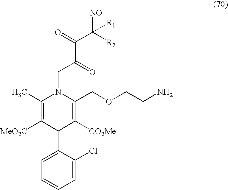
C1(C)=C([MeO2C])C(C2=CC=CC=C2Cl)C([CO2Me])=C(COCCN)N1CC(=O)C(C([R2])([R1])[NO])=O
